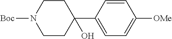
C1=CC(C2(O)CCN([Boc])CC2)=CC=C1[OMe]
